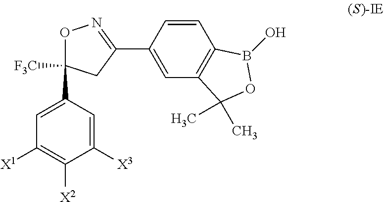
C1=C(C2([F3C])ON=C(C3=CC4=C(C=C3)B(O)OC4(C)C)C2)C=C([X3])C([X2])=C1[X1]
